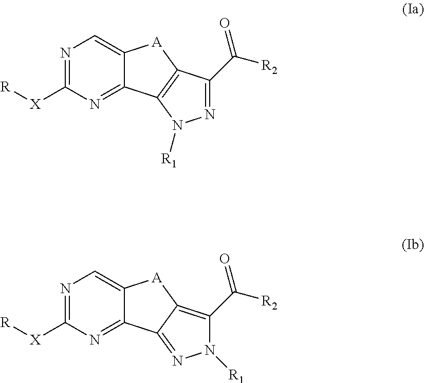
N1=C([X][R])N=C2C(=C1)[A]C1=C2N([R1])N=C1C(=O)[R2].N1=C([X][R])N=C2C(=C1)[A]C1=C(C(=O)[R2])N([R1])N=C21
